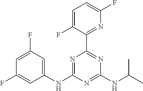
C1(NC2=NC(C3=NC(F)=CC=C3F)=NC(NC(C)C)=N2)=CC(F)=CC(F)=C1
